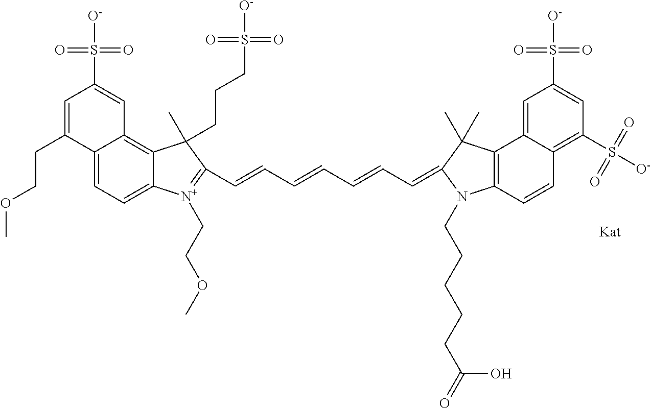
C1=C(CCOC)C2=CC=C3C(=C2C=C1S([O-])(=O)=O)C(C)(CCCS(=O)(=O)[O-])C(C=CC=CC=CC=C1C(C)(C)C2=C(C=CC4=C(S([O-])(=O)=O)C=C(S([O-])(=O)=O)C=C24)N1CCCCCC(=O)O)=[N+]3CCOC
